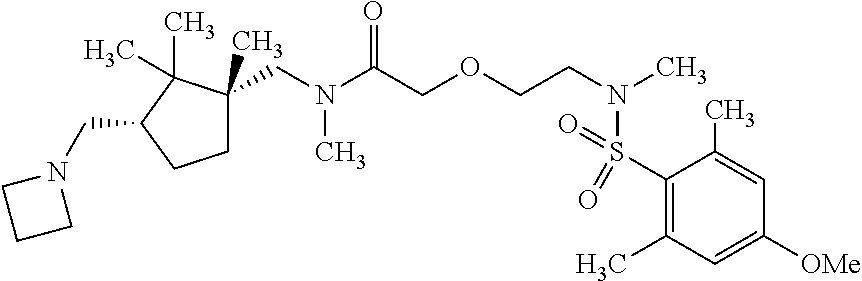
C(N(C(COCCN(C)S(C1=C(C)C=C([OMe])C=C1C)(=O)=O)=O)C)C1(C)CCC(CN2CCC2)C1(C)C
